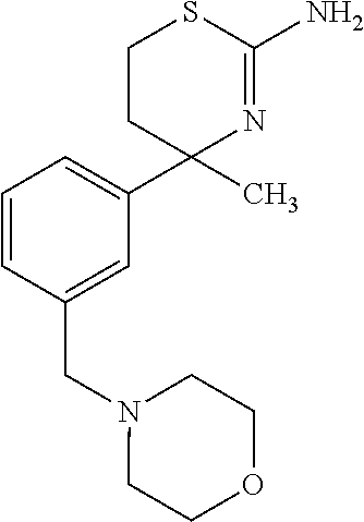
C1=CC(CN2CCOCC2)=CC(C2(C)N=C(N)SCC2)=C1
